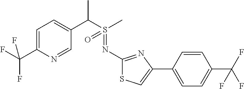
C1=C(C(F)(F)F)N=CC(C(S(C)(=O)=NC2=NC(C3=CC=C(C(F)(F)F)C=C3)=CS2)C)=C1
